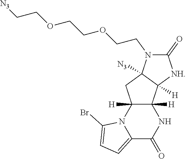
C12=CC=C(Br)N1C1([H])C([H])(NC2=O)C2([H])C([N3])(C1)N(CCOCCOCC[N3])C(=O)[NH]2
